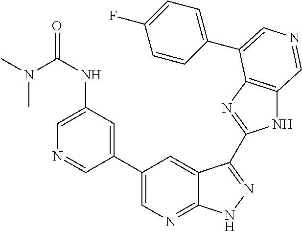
C1(C2=CN=C3C(=C2)C(C2=NC4=C(N2)C=NC=C4C2=CC=C(F)C=C2)=NN3)=CC(NC(N(C)C)=O)=CN=C1
